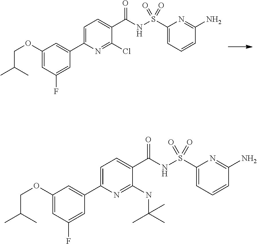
C1=C(C2=CC(OCC(C)C)=CC(F)=C2)N=C(Cl)C(C(NS(C2=CC=CC(N)=N2)(=O)=O)=O)=C1.C1=C(C2=CC(OCC(C)C)=CC(F)=C2)N=C(NC(C)(C)C)C(C(NS(C2=CC=CC(N)=N2)(=O)=O)=O)=C1
